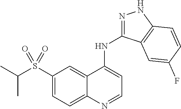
C1(S(C(C)C)(=O)=O)=CC=C2C(=C1)C(NC1=NNC3=C1C=C(F)C=C3)=CC=N2
